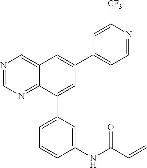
N1=CN=C2C(=C1)C=C(C1=CC=NC([CF3])=C1)C=C2C1=CC=CC(NC(C=C)=O)=C1
